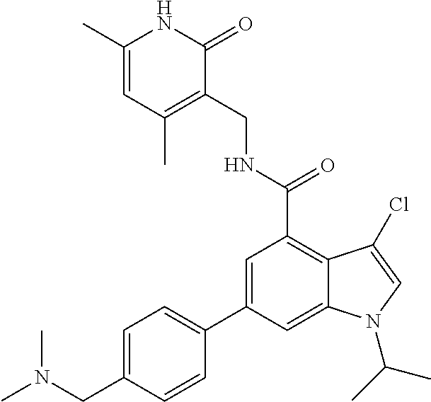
C1(C)=CC(C)=C(CNC(=O)C2=C3C(=CC(C4=CC=C(CN(C)C)C=C4)=C2)N(C(C)C)C=C3Cl)C(=O)N1
